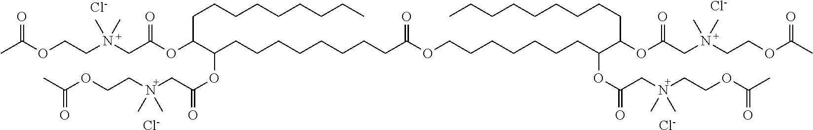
[Cl-].[Cl-].[Cl-].CC(OCCN(CC(OC(CCCCCCCCC)C(CCCCCCCCC(OCCCCCCCC(C(OC(CN(CCOC(C)=O)(C)C)=O)CCCCCCCCC)OC(=O)CN(CCOC(C)=O)(C)C)=O)OC(=O)CN(CCOC(C)=O)(C)C)=O)(C)C)=O.[Cl-]
